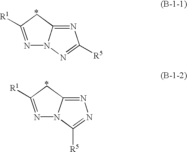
N1=C([R1])CC2=NC([R5])=NN12.N1=C([R1])CC2=NN=C([R5])N12
